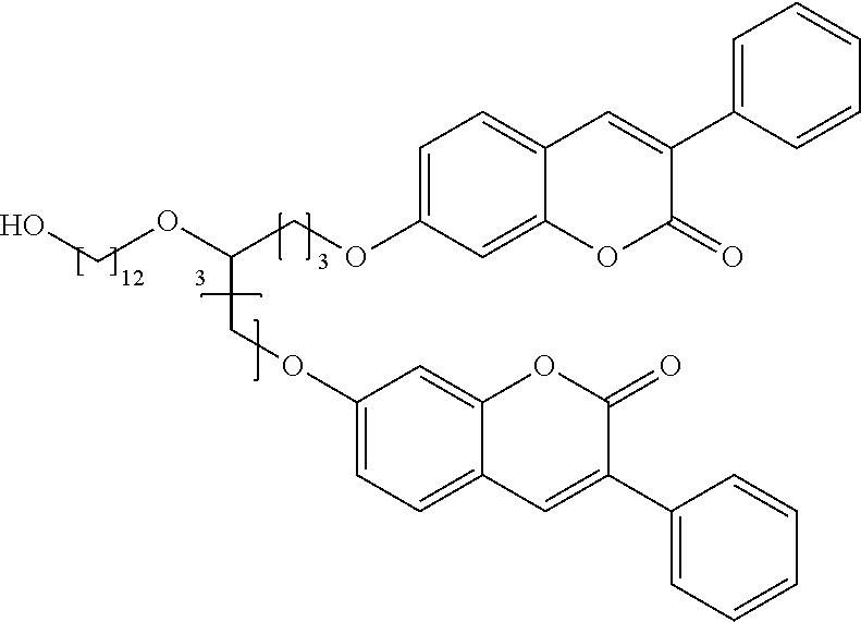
C1=C(OCC(OCO)COC2=CC=C3C(=C2)OC(=O)C(C2=CC=CC=C2)=C3)C=C2C(=C1)C=C(C1=CC=CC=C1)C(=O)O2
